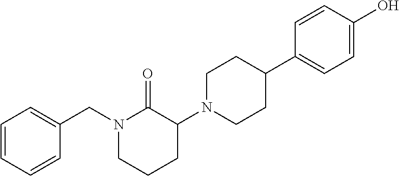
C1=CC=CC(CN2CCCC(N3CCC(C4=CC=C(O)C=C4)CC3)C2=O)=C1
